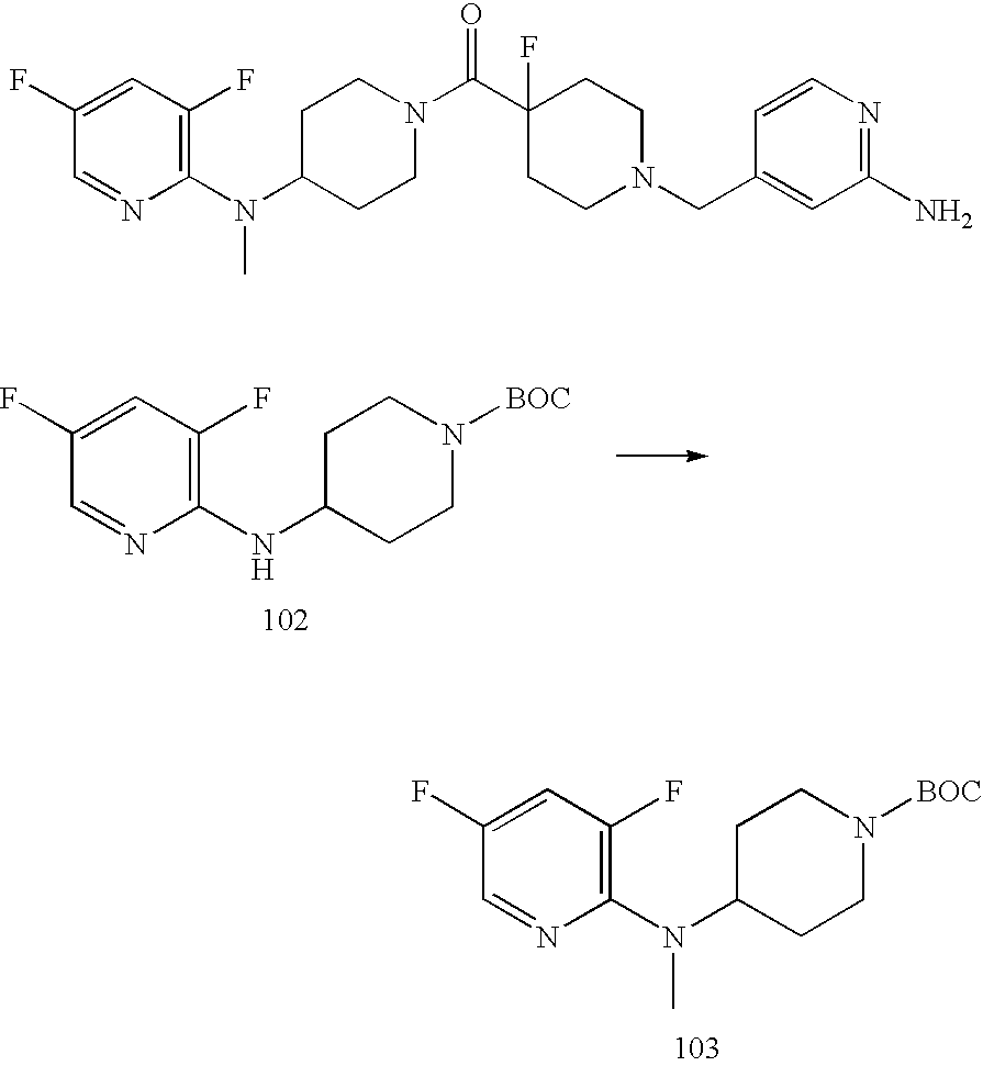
C1(F)=CC(F)=C(NC2CCN([BOC])CC2)N=C1.C1(F)=CC(F)=C(N(C2CCN([BOC])CC2)C)N=C1.C1(F)=CC(F)=C(N(C)C2CCN(C(=O)C3(F)CCN(CC4=CC(N)=NC=C4)CC3)CC2)N=C1
